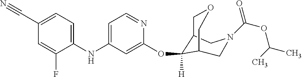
C1(NC2=CC=NC(OC3([H])C4COCC3CN(C(OC(C)C)=O)C4)=C2)=CC=C(C#N)C=C1F
